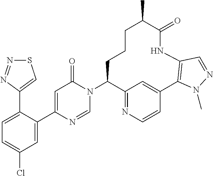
C1=C(C2=CSN=N2)C(C2=CC(=O)N(C3C4=NC=CC(=C4)C4=C(NC(=O)C(C)CCC3)C=NN4C)C=N2)=CC(Cl)=C1
